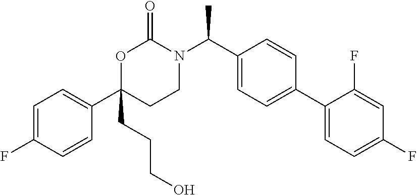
C1(C2=CC=C(F)C=C2F)=CC=C(C(N2C(=O)OC(C3=CC=C(F)C=C3)(CCCO)CC2)C)C=C1
